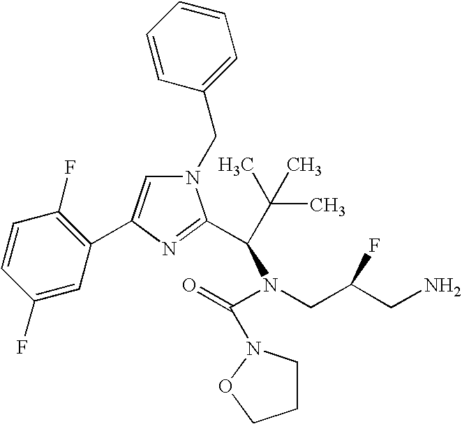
C1=CC(F)=CC(C2=CN(CC3=CC=CC=C3)C(C(C(C)(C)C)N(C(=O)N3CCCO3)CC(CN)F)=N2)=C1F
